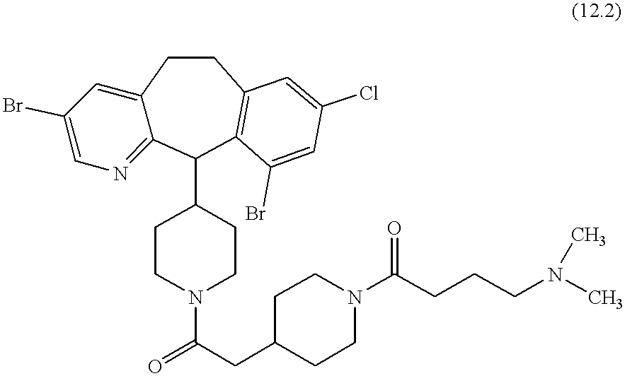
C12=CC(Br)=CN=C1C(C1CCN(C(=O)CC3CCN(C(CCCN(C)C)=O)CC3)CC1)C1=C(CC2)C=C(Cl)C=C1Br
